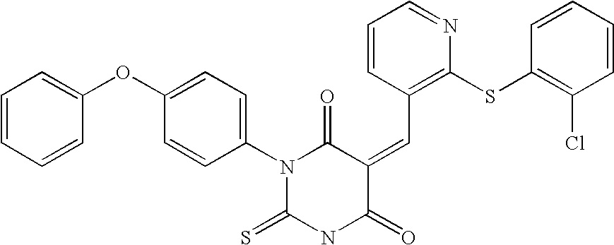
C1=CC=CC(OC2=CC=C(N3C(=S)NC(=O)C(=CC4=C(SC5=C(Cl)C=CC=C5)N=CC=C4)C3=O)C=C2)=C1
